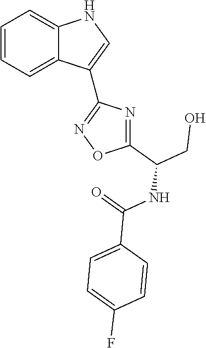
C1=CC=C2C(=C1)NC=C2C1=NOC(C(CO)NC(=O)C2=CC=C(F)C=C2)=N1
